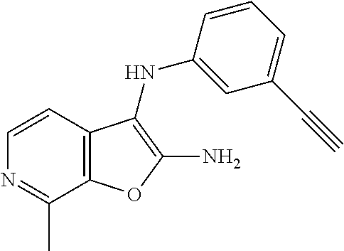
N1=C(C)C2=C(C=C1)C(NC1=CC(C#C)=CC=C1)=C(N)O2
